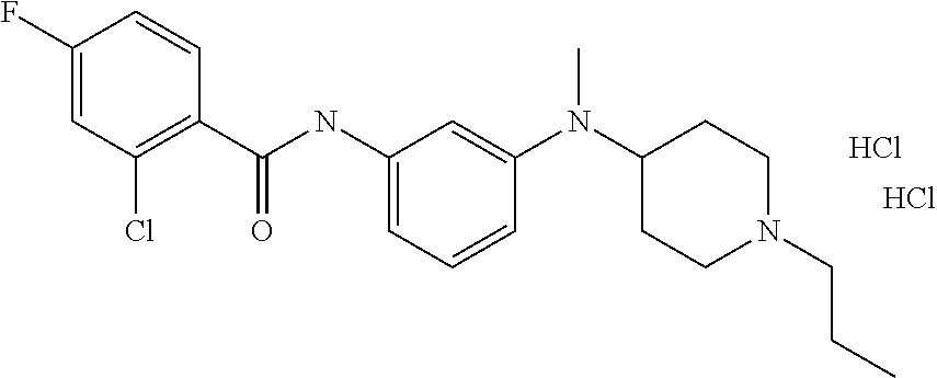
C1(F)=CC(Cl)=C(C(NC2=CC=CC(N(C3CCN(CCC)CC3)C)=C2)=O)C=C1.Cl.Cl
